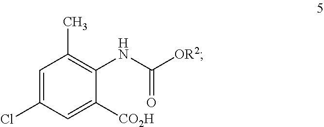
C1=C(Cl)C=C([CO2H])C(NC(=O)[OR2])=C1C
